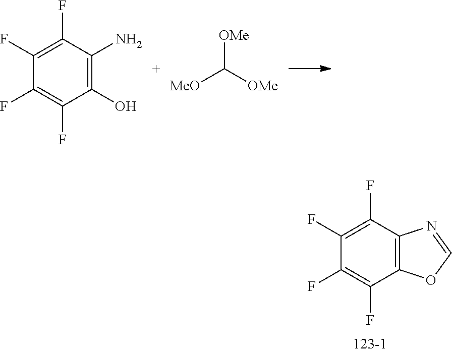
C1(F)=C(F)C(O)=C(N)C(F)=C1F.[MeO]C([OMe])[OMe].C1(F)=C(F)C2=C(C(F)=C1F)N=CO2
